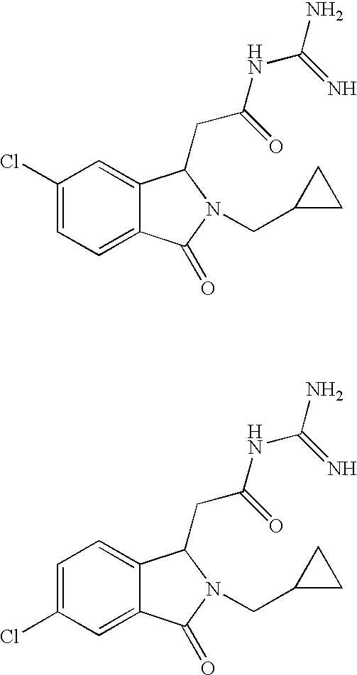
C1(Cl)=CC=C2C(=C1)C(CC(=O)NC(N)=N)N(CC1CC1)C2=O.C1=C(Cl)C=C2C(=C1)C(CC(=O)NC(N)=N)N(CC1CC1)C2=O
